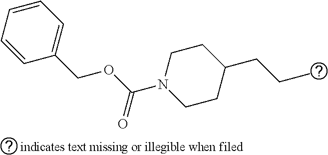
C1=CC(COC(N2CCC(CCC)CC2)=O)=CC=C1
